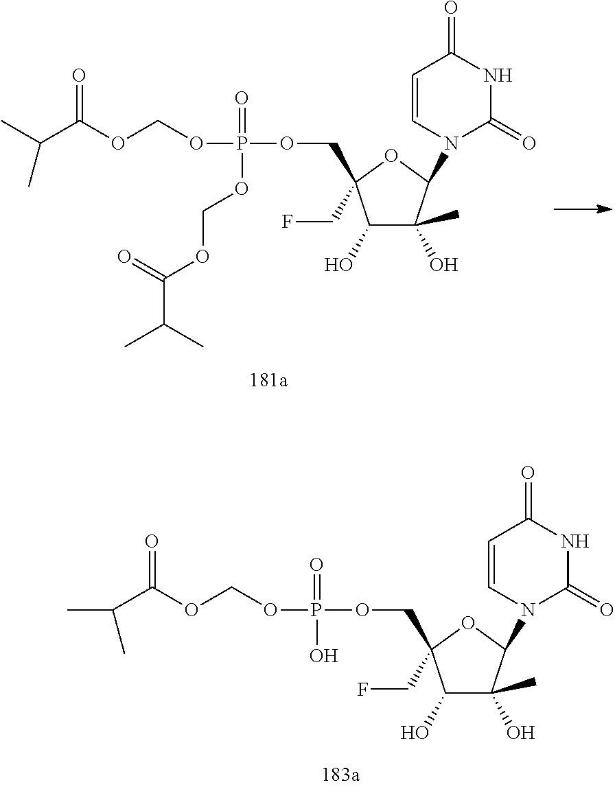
C1(O)C(C)(O)C(N2C(=O)NC(=O)C=C2)OC1(COP(OCOC(C(C)C)=O)(=O)O)CF.C1(O)C(C)(O)C(N2C(=O)NC(=O)C=C2)OC1(COP(OCOC(C(C)C)=O)(=O)OCOC(C(C)C)=O)CF
